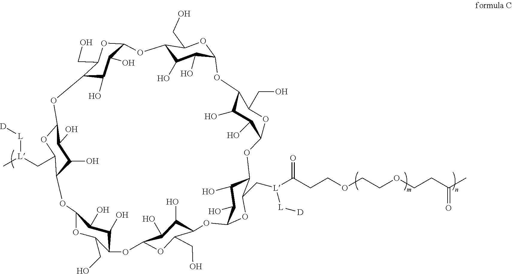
C12C(O)C(O)C(OC1CO)OC1C(O)C(O)C(OC1CO)OC1C(O)C(O)C(OC1C[L](C(CCOCCOCCC(C)=O)=O)[L][D])OC1C(O)C(O)C(OC1CO)OC1C(CO)OC(C(O)C1O)OC1C(O)C(O)C(OC1C[L](C)[L][D])OC1C(O)C(O)C(O2)OC1CO
